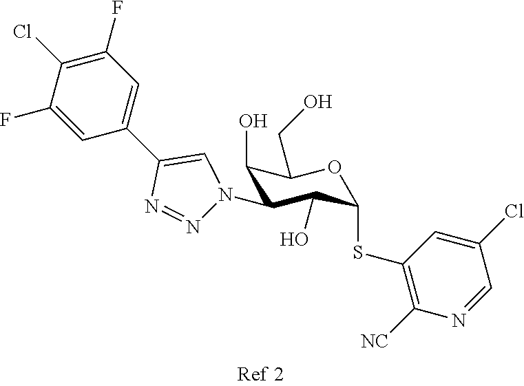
C1(O)C(N2N=NC(C3=CC(F)=C(Cl)C(F)=C3)=C2)C(O)C(SC2=C([NC])N=CC(Cl)=C2)OC1CO
